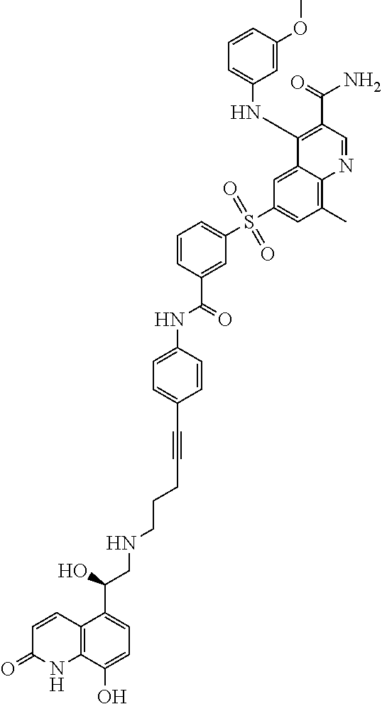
C1=CC2=C(NC1=O)C(O)=CC=C2C(CNCCCC#CC1=CC=C(NC(=O)C2=CC(S(C3=CC(C)=C4C(=C3)C(NC3=CC=CC(OC)=C3)=C(C(N)=O)C=N4)(=O)=O)=CC=C2)C=C1)O
